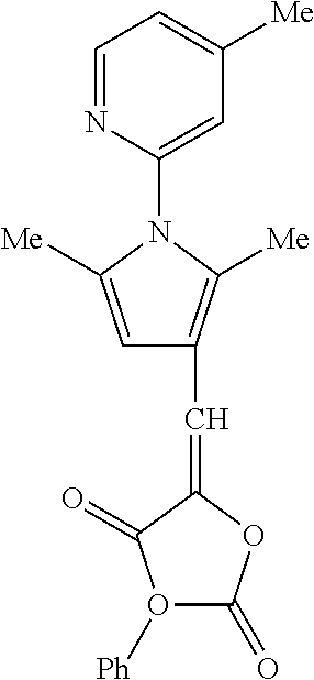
[Ph]O1C(=O)OC(=CC2=C([Me])N(C3=CC([Me])=CC=N3)C([Me])=C2)C1=O
